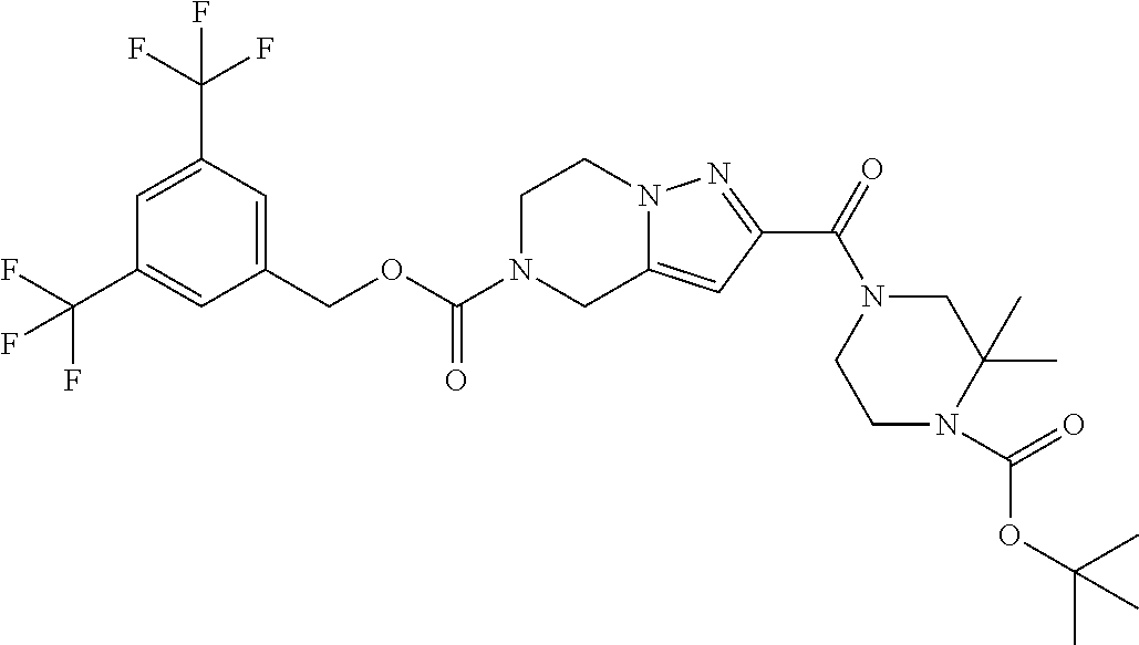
C1(COC(=O)N2CC3=CC(C(=O)N4CCN(C(=O)OC(C)(C)C)C(C)(C)C4)=NN3CC2)=CC(C(F)(F)F)=CC(C(F)(F)F)=C1
